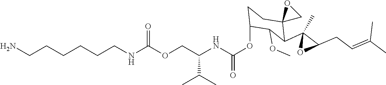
C(CCCCNC(OCC(NC(OC1CCC2(C(C3(C)OC3CC=C(C)C)C1OC)CO2)=O)C(C)C)=O)CN
